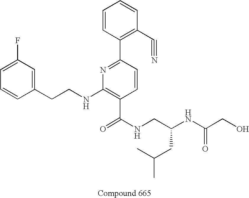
C1=CC(CCNC2=C(C(NCC(NC(CO)=O)CC(C)C)=O)C=CC(C3=C(C#N)C=CC=C3)=N2)=CC(F)=C1
